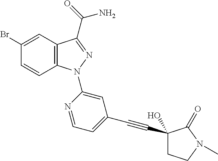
C12=C(C(C(=O)N)=NN1C1=CC(C#CC3(O)CCN(C)C3=O)=CC=N1)C=C(Br)C=C2
